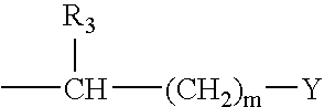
CC([R3])[(CH2)m][Y]
